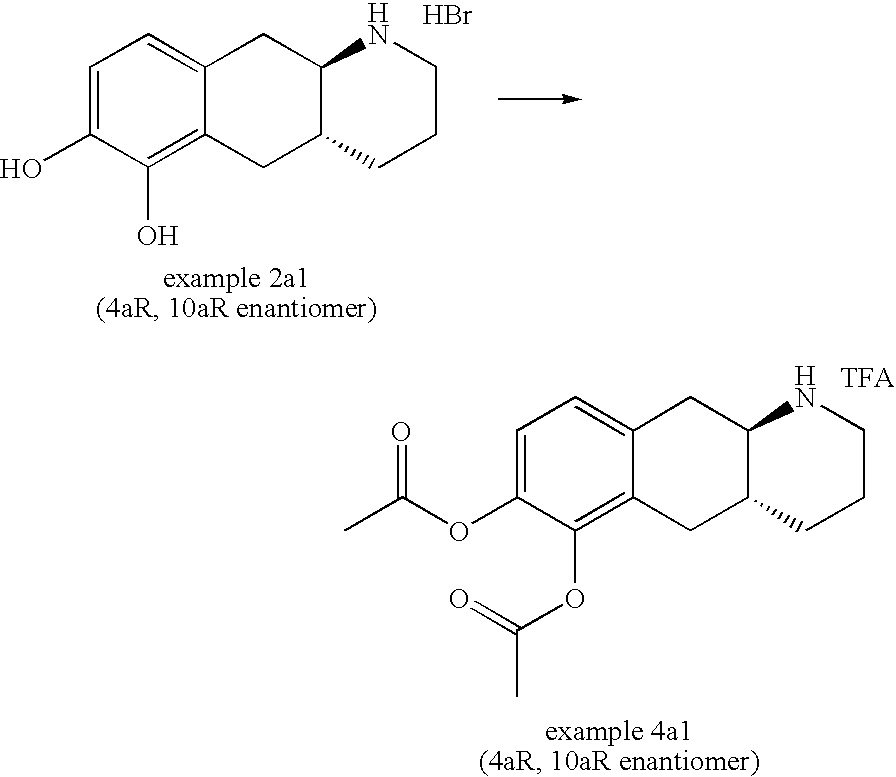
C1=C(O)C(O)=C2C(=C1)CC1C(C2)CCCN1.Br.C1=C(OC(C)=O)C(OC(C)=O)=C2C(=C1)CC1C(C2)CCCN1.[TFA]
